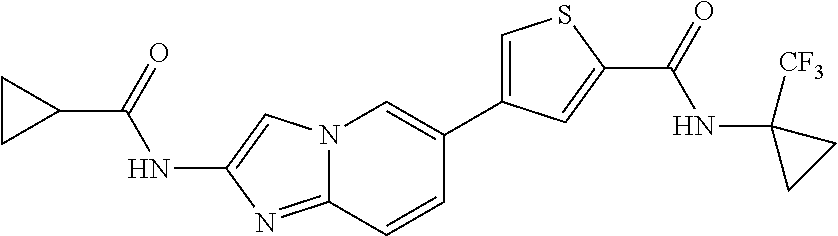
N12C(=NC(NC(C3CC3)=O)=C1)C=CC(C1=CSC(C(=O)NC3([CF3])CC3)=C1)=C2
